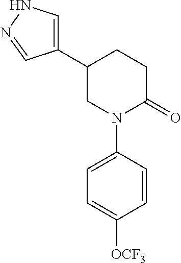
C1C(=O)N(C2=CC=C([OCF3])C=C2)CC(C2=CNN=C2)C1
